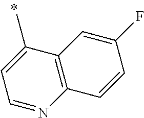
C12=C(C(C)=CC=N1)C=C(F)C=C2
